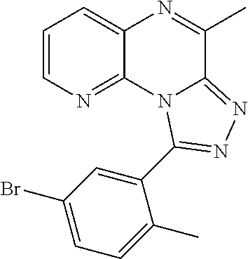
C1=CN=C2C(=C1)N=C(C)C1=NN=C(C3=CC(Br)=CC=C3C)N21
